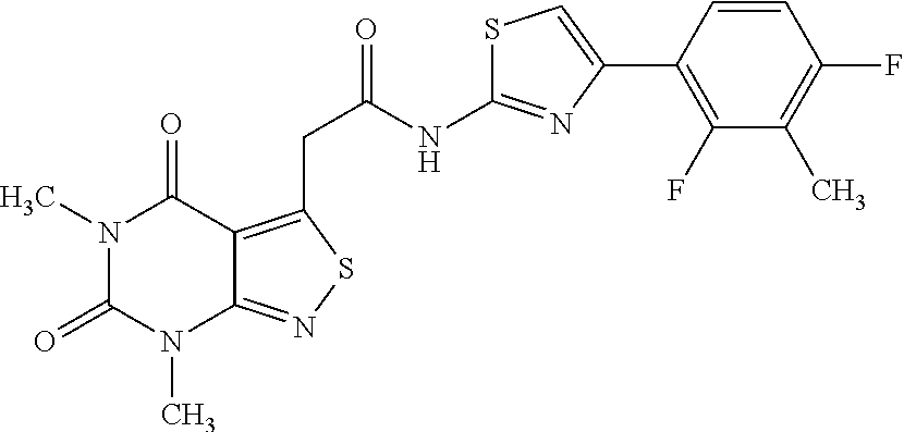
N1(C)C(=O)N(C)C2=NSC(CC(NC3=NC(C4=C(F)C(C)=C(F)C=C4)=CS3)=O)=C2C1=O
